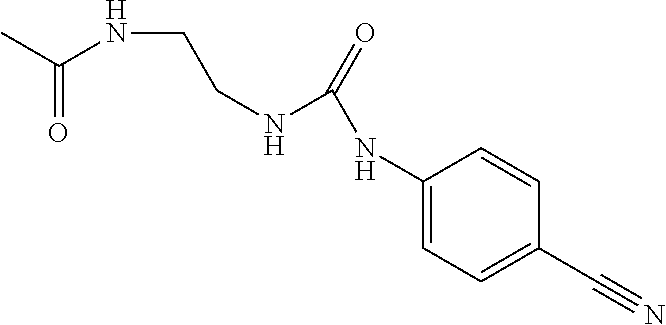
C1(NC(NCCNC(C)=O)=O)=CC=C(C#N)C=C1
